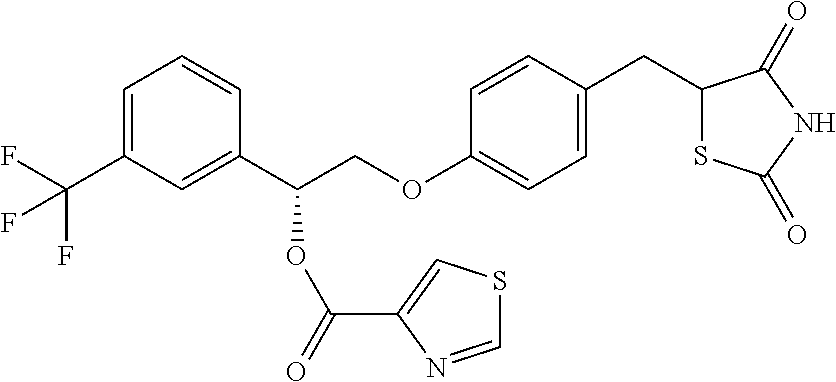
C1=C(C(F)(F)F)C=C(C(COC2=CC=C(CC3SC(=O)NC3=O)C=C2)OC(C2=CSC=N2)=O)C=C1
